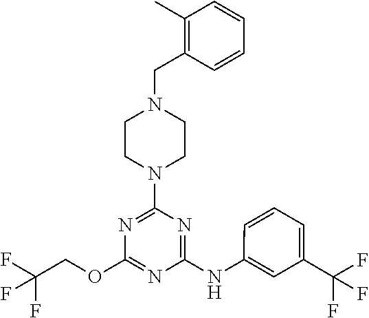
C1CN(CC2=C(C)C=CC=C2)CCN1C1=NC(OCC(F)(F)F)=NC(NC2=CC(C(F)(F)F)=CC=C2)=N1
